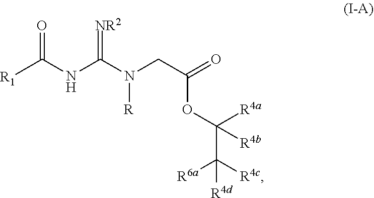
N([R])(CC(OC(C([R6a])([R4d])[R4c])([R4a])[R4b])=O)C(=[NR2])NC(=O)[R1]
